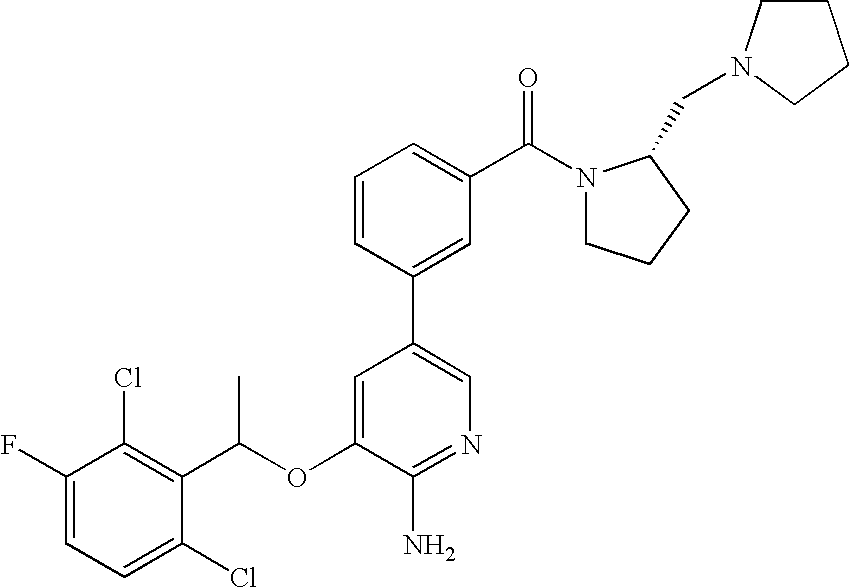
C1=C(F)C(Cl)=C(C(OC2=CC(C3=CC(C(N4CCCC4CN4CCCC4)=O)=CC=C3)=CN=C2N)C)C(Cl)=C1
